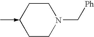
C1CC(-C)CCN1C[Ph]
